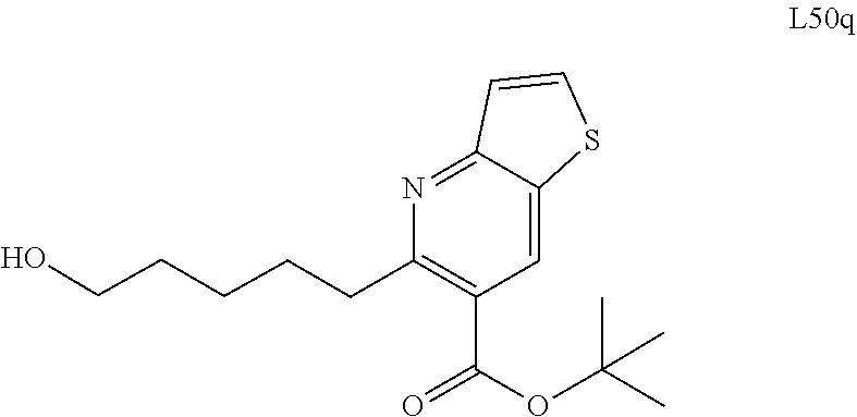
C1=C2C(=NC(CCCCCO)=C1C(OC(C)(C)C)=O)C=CS2
